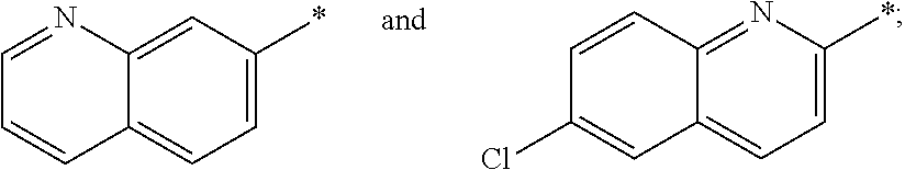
C12=CC=C(*)C=C1N=CC=C2.C12=CC=C(*)N=C1C=CC(Cl)=C2
